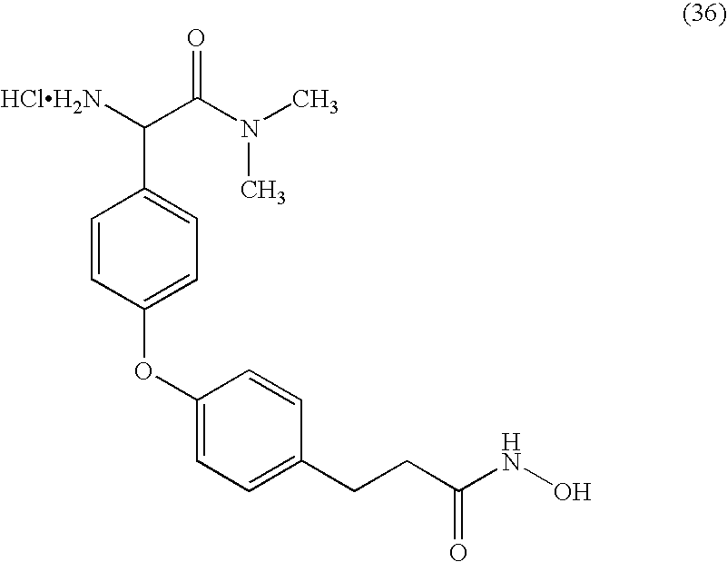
C(N(C)C)(C(C1=CC=C(OC2=CC=C(CCC(NO)=O)C=C2)C=C1)[HClH2N])=O
